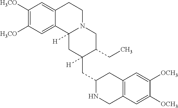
C1([H3CO])=C([H3CO])C=C2C(=C1)CCN1C2([H])CC(CC2CC3=C(CN2)C=C([OCH3])C([OCH3])=C3)([H])C(CC)C1
